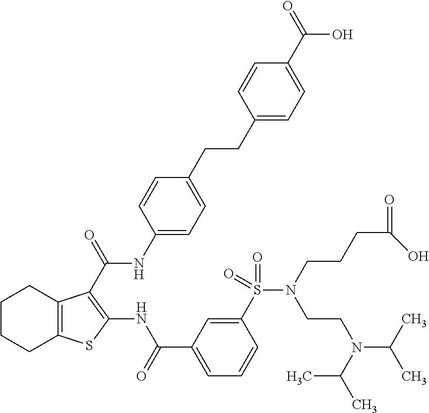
C1CCC2=C(C1)C(C(NC1=CC=C(CCC3=CC=C(C(=O)O)C=C3)C=C1)=O)=C(NC(C1=CC=CC(S(N(CCCC(=O)O)CCN(C(C)C)C(C)C)(=O)=O)=C1)=O)S2
